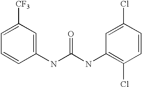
C1=C([CF3])C=C(NC(=O)NC2=C(Cl)C=CC(Cl)=C2)C=C1
